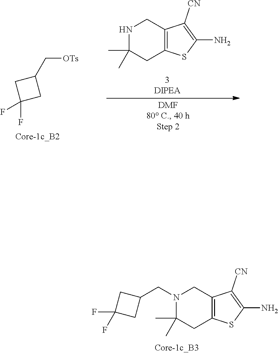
C([OTs])C1CC(F)(F)C1.N1C(C)(C)CC2=C(C1)C([CN])=C(N)S2.N1(CC2CC(F)(F)C2)C(C)(C)CC2=C(C1)C([CN])=C(N)S2
